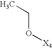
[X4]OCC
